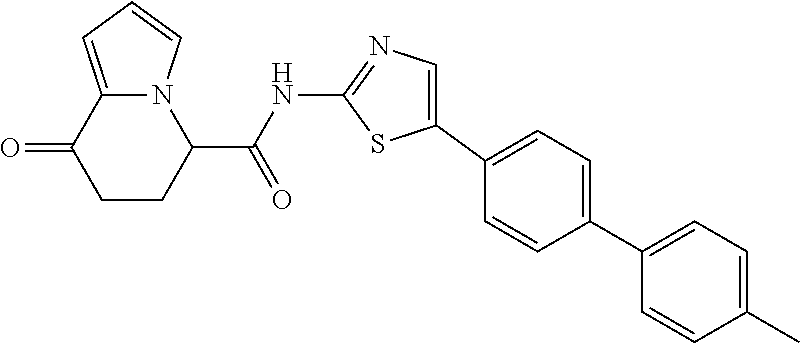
C1CC(C(=O)NC2=NC=C(C3=CC=C(C4=CC=C(C)C=C4)C=C3)S2)N2C(=CC=C2)C1=O
